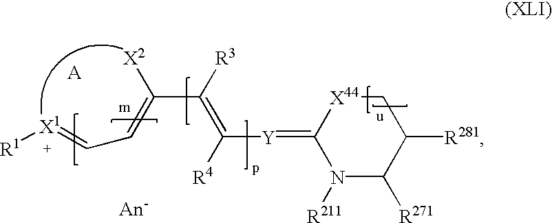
C(C([R3])=C([R4])[Y]=C1N([R211])C([R271])C([R281])C[X44]1)(=CC=[X1][R1])[X2].[A]
